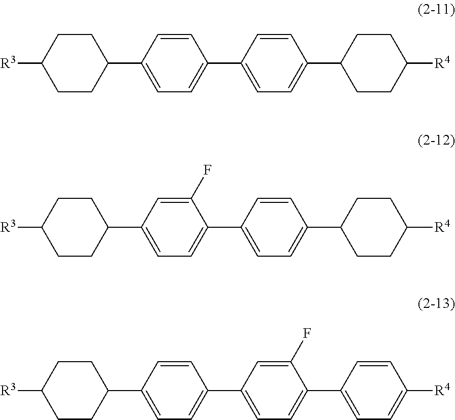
C1(C2=CC=C(C3CCC([R4])CC3)C=C2)=CC=C(C2CCC([R3])CC2)C=C1.C1(C2=CC=C(C3CCC([R4])CC3)C=C2)=CC=C(C2CCC([R3])CC2)C=C1F.C1(C2=CC=C(C3=CC=C([R4])C=C3)C(F)=C2)=CC=C(C2CCC([R3])CC2)C=C1
